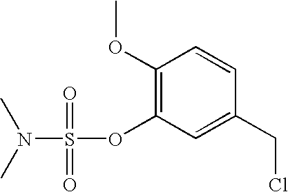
C1=C(CCl)C=CC(OC)=C1OS(=O)(=O)N(C)C
